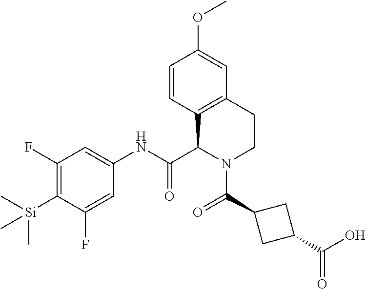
C1(F)=C([Si](C)(C)C)C(F)=CC(NC(C2N(C(C3CC(C(O)=O)C3)=O)CCC3=C2C=CC(OC)=C3)=O)=C1
